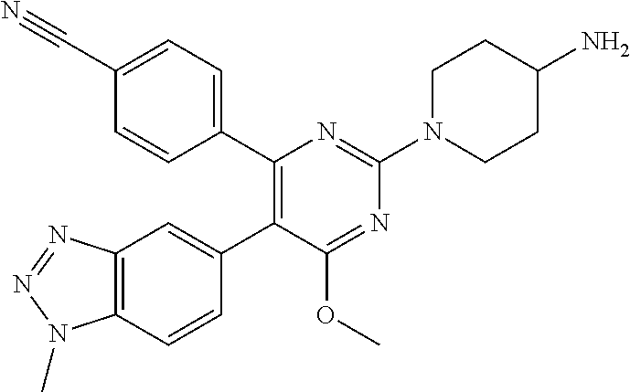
C1=CC2=C(C=C1C1=C(C3=CC=C(C#N)C=C3)N=C(N3CCC(N)CC3)N=C1OC)N=NN2C
